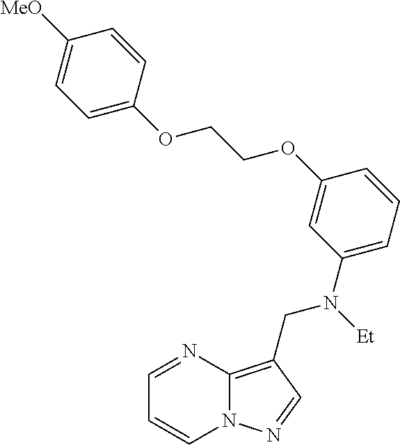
N12C(=C(CN([Et])C3=CC=CC(OCCOC4=CC=C([MeO])C=C4)=C3)C=N1)N=CC=C2
